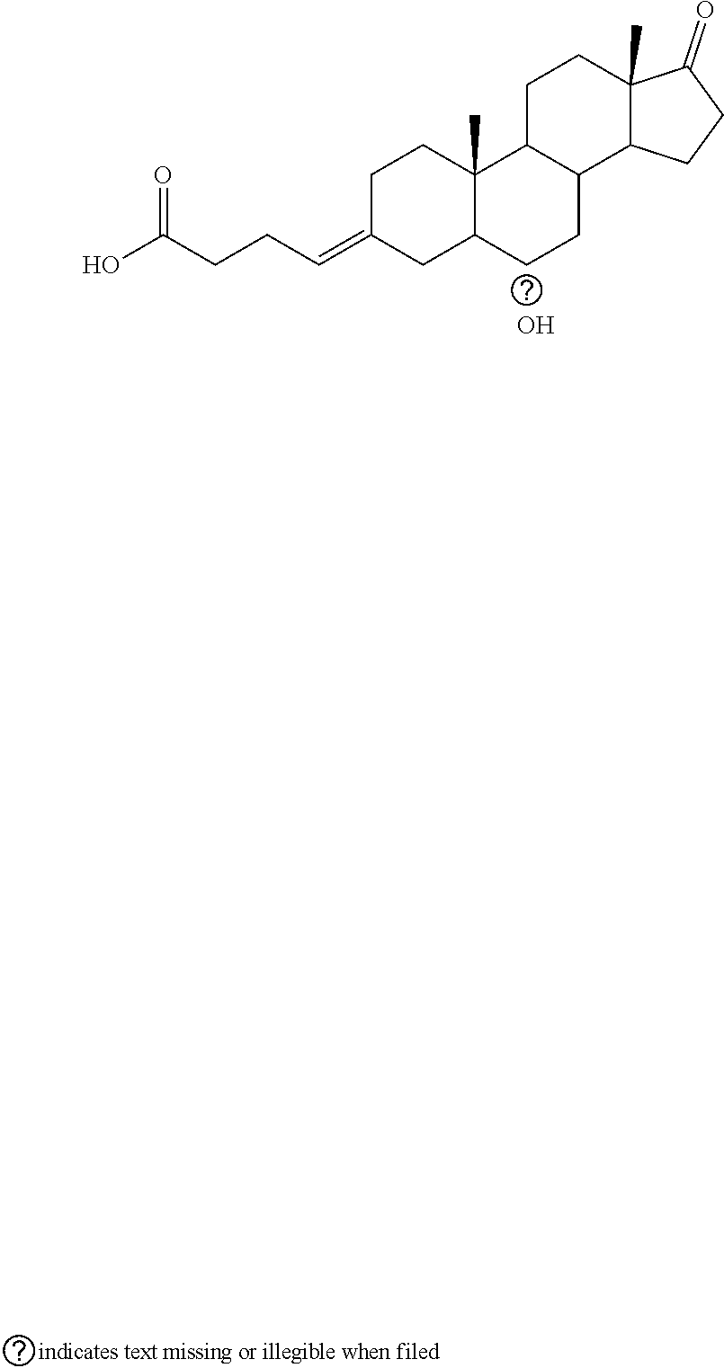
O=C(CCC=C1CCC2(C)C(C1)CCC1C2CCC2(C)C1CCC2=O)O.O
